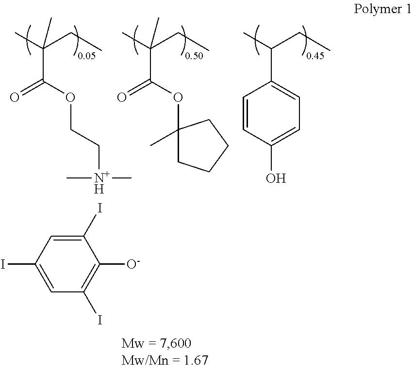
CC(CC)(C)C(OC1(C)CCCC1)=O.CC(CC)C1=CC=C(O)C=C1.CC(CC)(C)C(OCC[N+H](C)C)=O.C1([O-])=C(I)C=C(I)C=C1I
